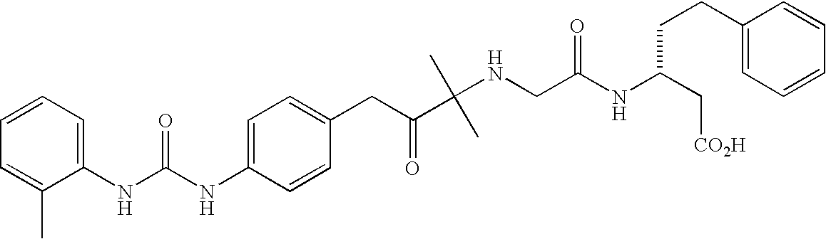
N(CC(NC(C[CO2H])CCC1=CC=CC=C1)=O)C(C(CC1=CC=C(NC(NC2=CC=CC=C2C)=O)C=C1)=O)(C)C
